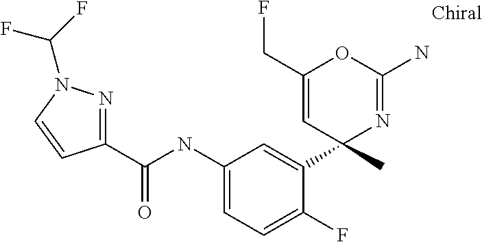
C1(C(NC2=CC=C(F)C(C3(C)N=C(N)OC(CF)=C3)=C2)=O)=NN(C(F)F)C=C1
